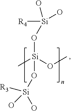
C[Si](OC)(O[Si]([R4])(O)O)O[Si](O)([R3])O
